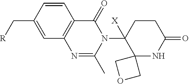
C1=CC2=C(C=C1C[R])N=C(C)N(C1([X])C3(NC(=O)CC1)COC3)C2=O
